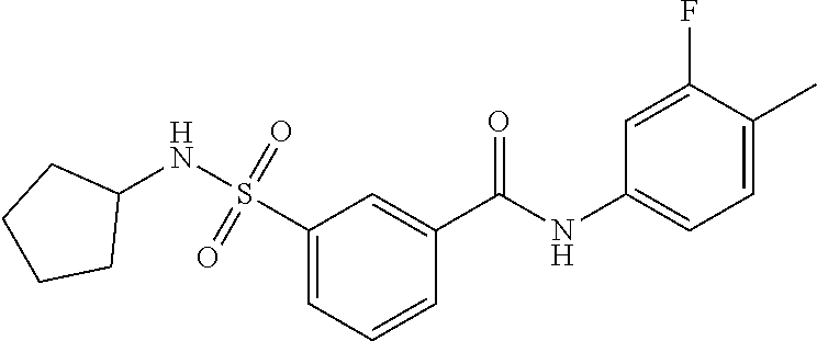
C1=CC=C(S(=O)(=O)NC2CCCC2)C=C1C(NC1=CC=C(C)C(F)=C1)=O
